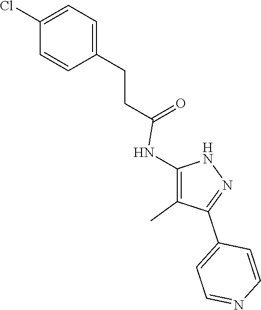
C1=C(CCC(=O)NC2=C(C)C(C3=CC=NC=C3)=NN2)C=CC(Cl)=C1
